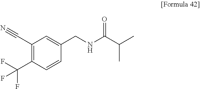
C1(C#N)=C(C(F)(F)F)C=CC(CNC(C(C)C)=O)=C1
